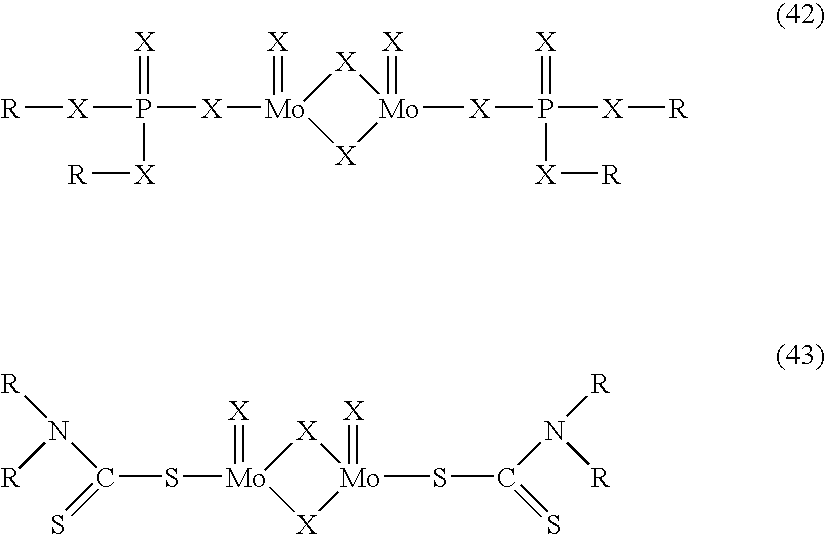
[R][X]P([X][Mo]1(=[X])[X][Mo]([X]P([X][R])(=[X])[X][R])(=[X])[X]1)(=[X])[X][R].S([Mo]1(=[X])[X][Mo](SC(N([R])[R])=S)(=[X])[X]1)C(=S)N([R])[R]
